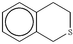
c1ccc2c(c1)CCSC2
